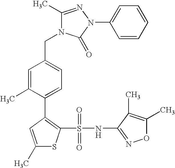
C1(C)=NN(C2=CC=CC=C2)C(=O)N1CC1=CC=C(C2=C(S(=O)(=O)NC3=NOC(C)=C3C)SC(C)=C2)C(C)=C1
